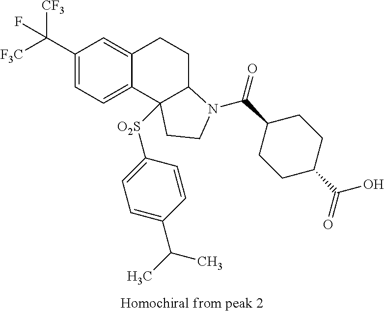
C1(C([F3C])([CF3])F)=CC=C2C(=C1)CCC1C2([O2S]C2=CC=C(C(C)C)C=C2)CCN1C(C1CCC(C(=O)O)CC1)=O
